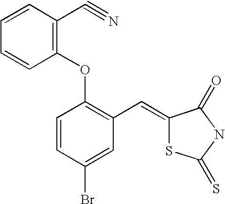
C1=CC(Br)=CC(C=C2SC(=S)NC2=O)=C1OC1=C(C#N)C=CC=C1
